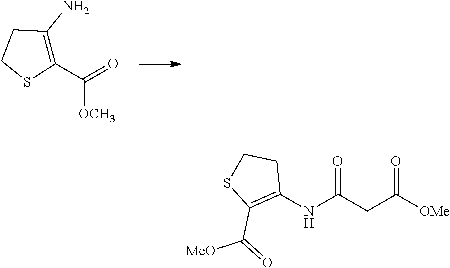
C([OCH3])(C1=C(N)CCS1)=O.C1(NC(CC([OMe])=O)=O)=C(C([MeO])=O)SCC1
